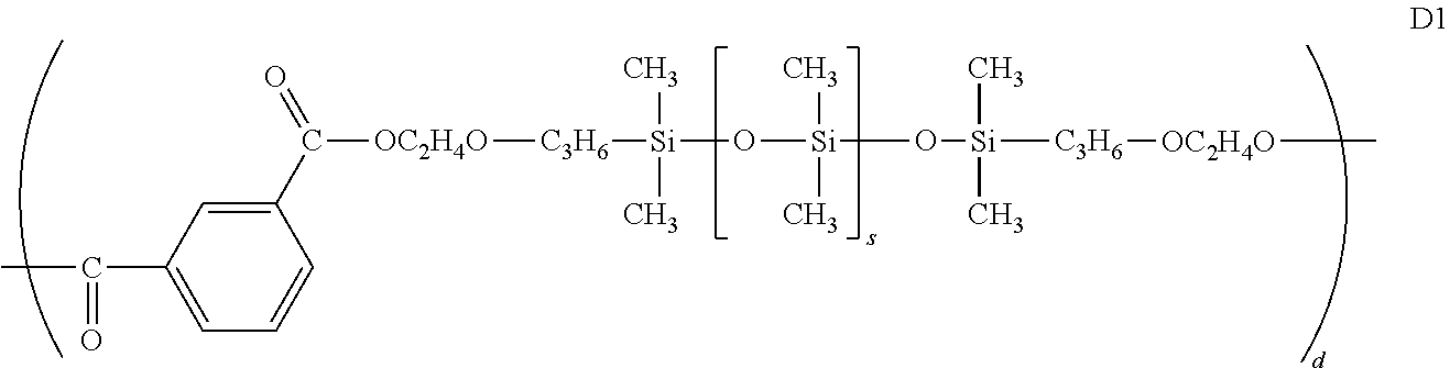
CC(=O)C1=CC=CC(C([OC2H4O][C3H6][Si](C)(C)O[Si](C)(C)O[Si](C)(C)[C3H6][OC2H4O]C)=O)=C1
